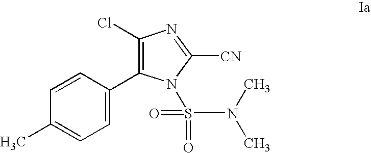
C1(Cl)=C(C2=CC=C(C)C=C2)N(S(N(C)C)(=O)=O)C([CN])=N1
